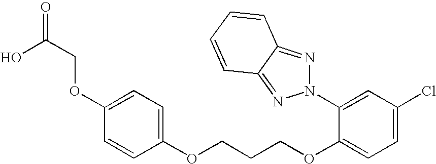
C1(OCC(O)=O)=CC=C(OCCCOC2=CC=C(Cl)C=C2N2N=C3C(=N2)C=CC=C3)C=C1
